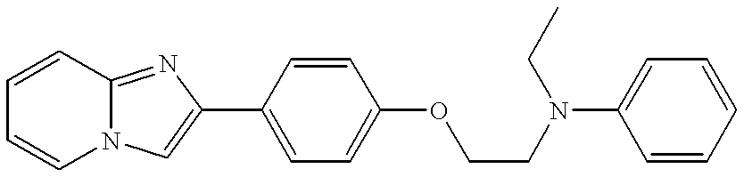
N12C(=NC(C3=CC=C(OCCN(C4=CC=CC=C4)CC)C=C3)=C1)C=CC=C2
